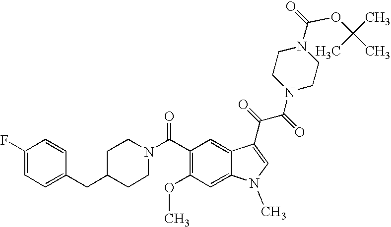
C1(F)=CC=C(CC2CCN(C(C3=C(OC)C=C4C(=C3)C(C(=O)C(=O)N3CCN(C(=O)OC(C)(C)C)CC3)=CN4C)=O)CC2)C=C1
